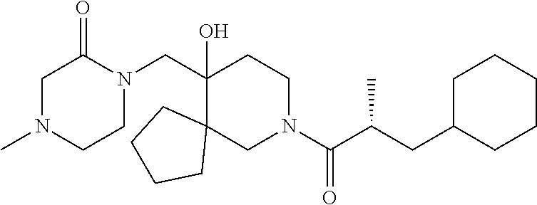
N1(C)CC(=O)N(CC2(O)C3(CN(C(C(CC4CCCCC4)C)=O)CC2)CCCC3)CC1
